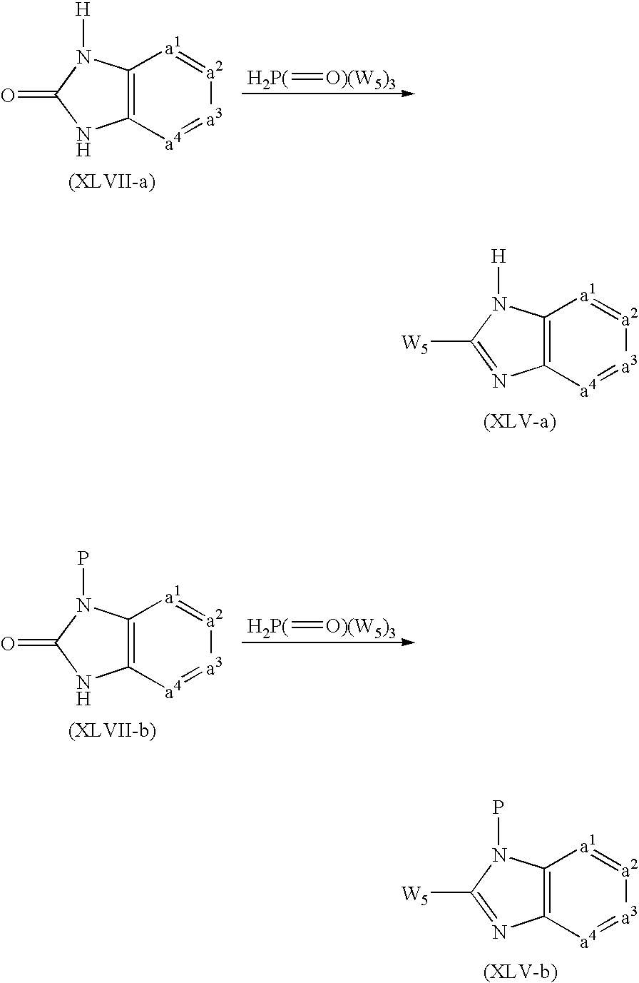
[H2P(]=[O)(W5)3].C12=C([a4]=[a3][a2]=[a1]1)NC(=O)N2[H].C12=C([a4]=[a3][a2]=[a1]1)N=C([W5])N2[H].[H2P(]=[O)(W5)3].C12=C([a4]=[a3][a2]=[a1]1)NC(=O)N2P.C12=C([a4]=[a3][a2]=[a1]1)N=C([W5])N2P
